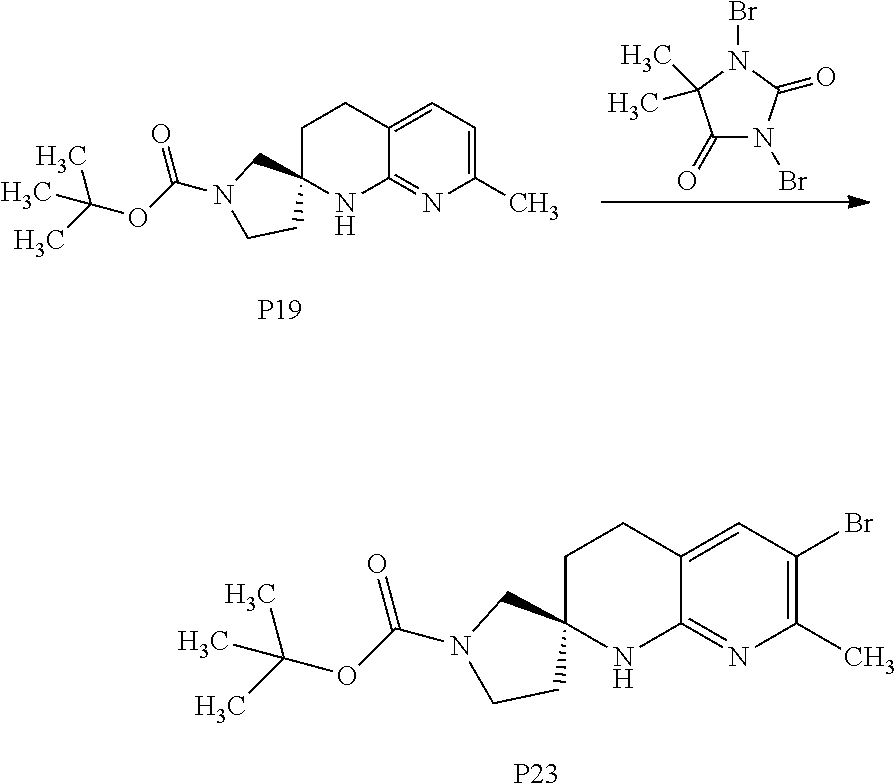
[P23].C12=CC(Br)=C(C)N=C1NC1(CC2)CN(C(OC(C)(C)C)=O)CC1.C1(=O)N(Br)C(=O)N(Br)C1(C)C.C12=CC=C(C)N=C1NC1(CC2)CN(C(OC(C)(C)C)=O)CC1.[P19]
